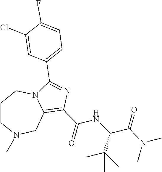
C1(C(NC(C(C)(C)C)C(=O)N(C)C)=O)=C2CN(C)CCCN2C(C2=CC=C(F)C(Cl)=C2)=N1
